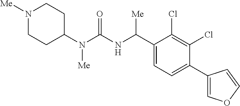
C1(N(C(NC(C2=CC=C(C3=COC=C3)C(Cl)=C2Cl)[Me])=O)[Me])CCN([Me])CC1
